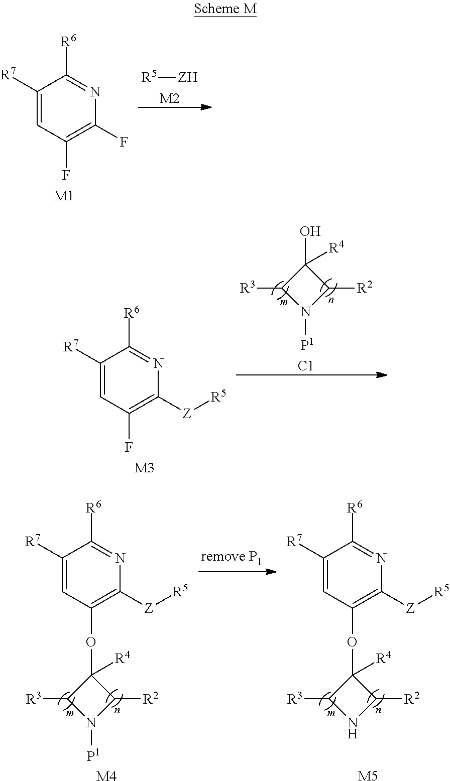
[M1].C1([R7])=CC(F)=C(F)N=C1[R6].[R5][ZH].[M2].C1([R4])(O)C([R3])N([P1])C1[R2].[C1].[M3].C1([R7])=CC(F)=C([Z][R5])N=C1[R6].[M4].C1([R4])(OC2=C([Z][R5])N=C([R6])C([R7])=C2)C([R3])N([P1])C1[R2].[M5].C1([R4])(OC2=C([Z][R5])N=C([R6])C([R7])=C2)C([R3])NC1[R2]
